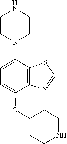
C1=C(OC2CCNCC2)C2=C(C(N3CCNCC3)=C1)SC=N2
